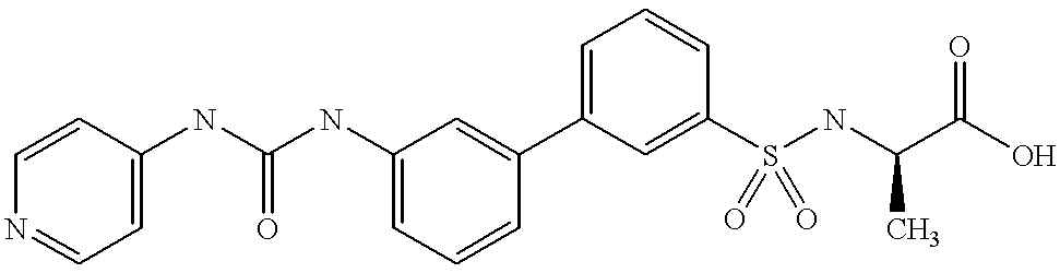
C1=C(NC(NC2=CC=NC=C2)=O)C=C(C2=CC=CC(S(NC(C(O)=O)C)(=O)=O)=C2)C=C1
